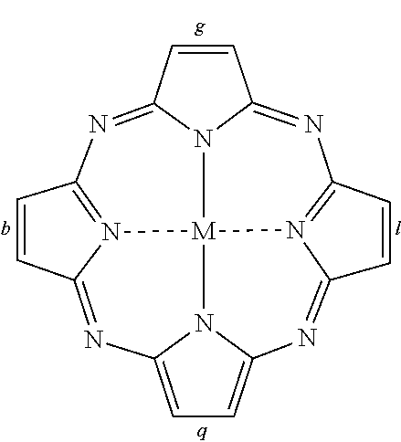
C12=CC=C3N1[M]14N5=C(C=CC5=N3)N=C3C=CC(=NC5=N1C(=N2)C=C5)N34
